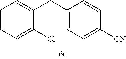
C(C1=CC=C([CN])C=C1)C1=CC=CC=C1Cl
